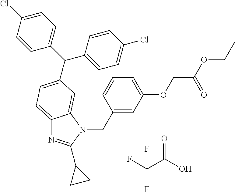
C(N1C2=CC(C(C3=CC=C(Cl)C=C3)C3=CC=C(Cl)C=C3)=CC=C2N=C1C1CC1)C1=CC(OCC(OCC)=O)=CC=C1.FC(C(O)=O)(F)F
